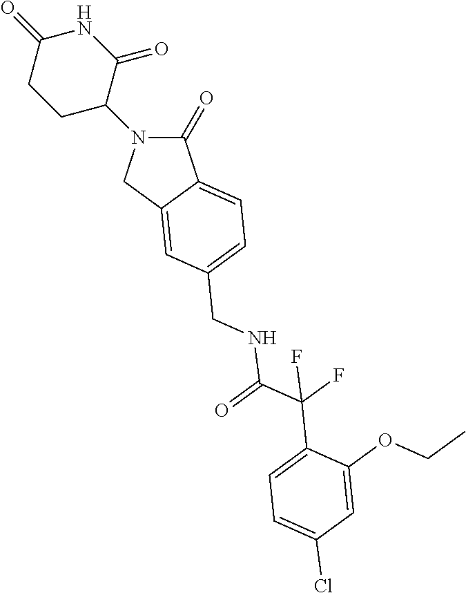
C1(=O)N(C2C(=O)NC(=O)CC2)CC2=CC(CNC(=O)C(F)(F)C3=CC=C(Cl)C=C3OCC)=CC=C12
